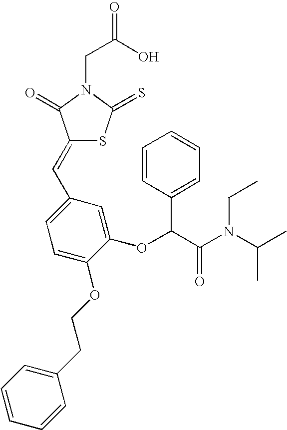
C(C(O)=O)N1C(=O)C(=CC2=CC=C(OCCC3=CC=CC=C3)C(OC(C(N(C(C)C)CC)=O)C3=CC=CC=C3)=C2)SC1=S
